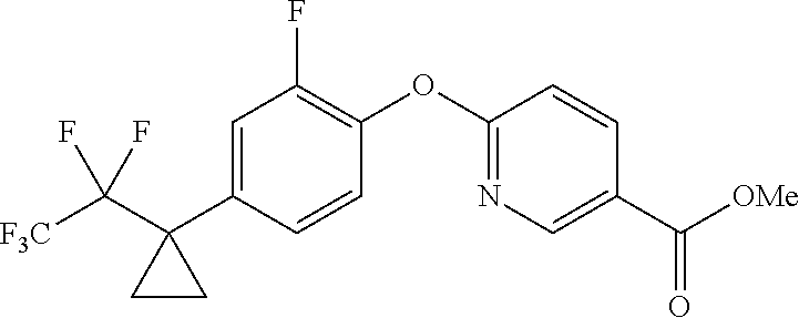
C1=C(C2(C([F3C])(F)F)CC2)C=CC(OC2=NC=C(C([OMe])=O)C=C2)=C1F
